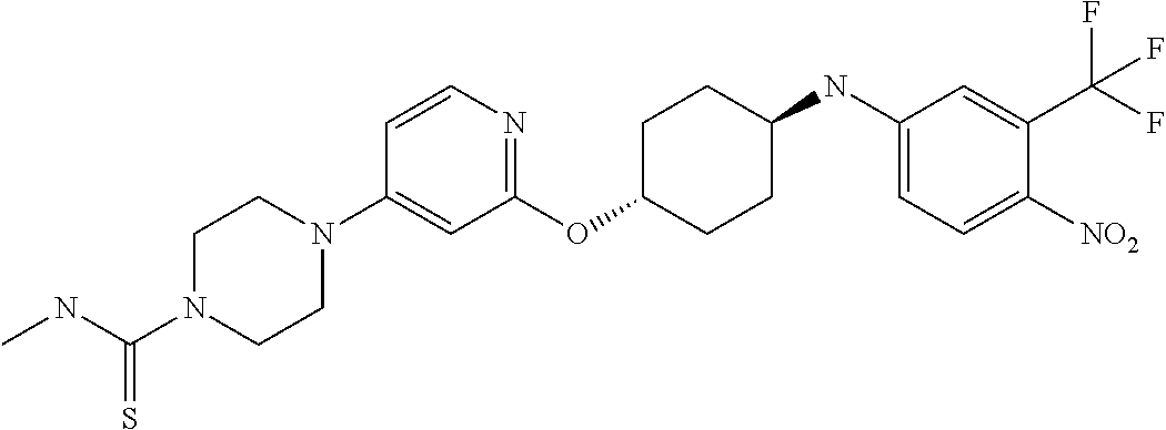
C1(OC2CCC(NC3=CC=C([NO2])C(C(F)(F)F)=C3)CC2)=NC=CC(N2CCN(C(NC)=S)CC2)=C1
